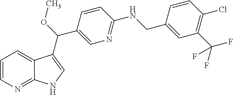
C12=NC=CC=C1C(C(OC)C1=CN=C(NCC3=CC(C(F)(F)F)=C(Cl)C=C3)C=C1)=CN2
